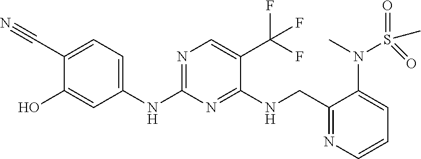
C1(NC2=NC=C(C(F)(F)F)C(NCC3=NC=CC=C3N(S(C)(=O)=O)C)=N2)=CC=C(C#N)C(O)=C1
